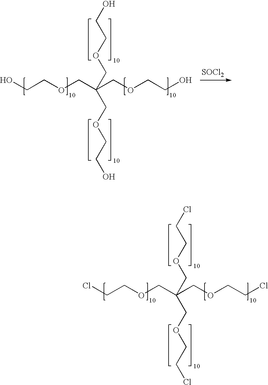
OCCOCC(COCCO)(COCCO)COCCO.[SOCl2].ClCCOCC(COCCCl)(COCCCl)COCCCl
